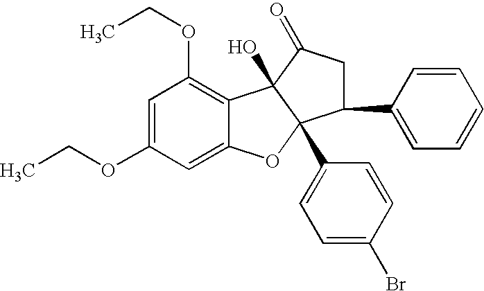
C1=C(OCC)C=C2C(=C1OCC)C1(O)C(C3=CC=C(Br)C=C3)(O2)C(C2=CC=CC=C2)CC1=O
